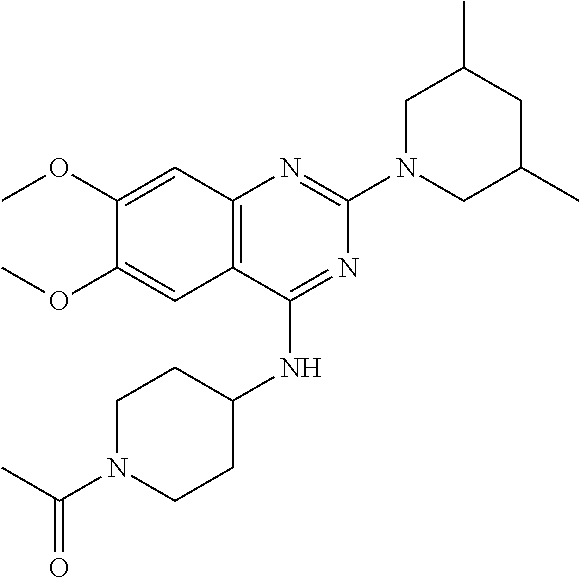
C12=C(C(NC3CCN(C(C)=O)CC3)=NC(N3CC(C)CC(C)C3)=N1)C=C(OC)C(OC)=C2
